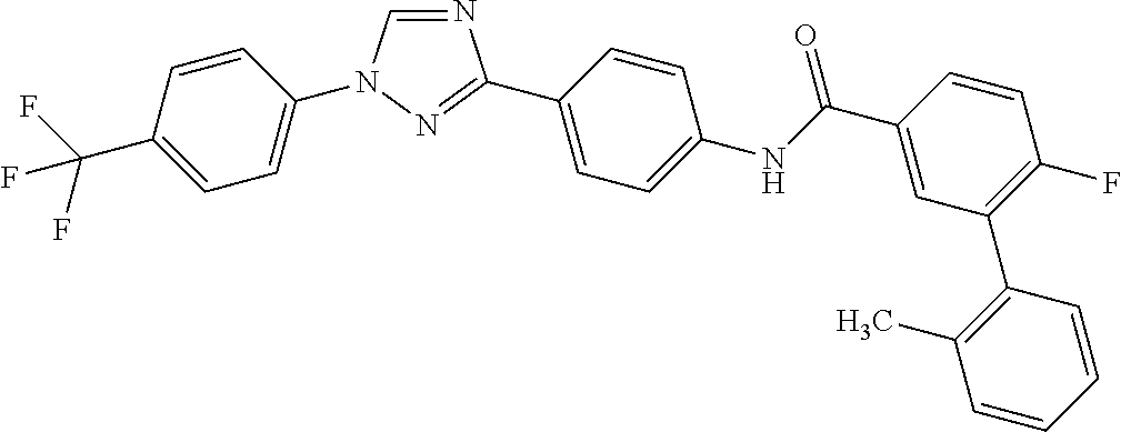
C1=C(C(F)(F)F)C=CC(N2C=NC(C3=CC=C(NC(C4=CC(C5=C(C)C=CC=C5)=C(F)C=C4)=O)C=C3)=N2)=C1
